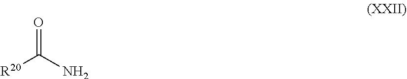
[R20]C(=O)N
